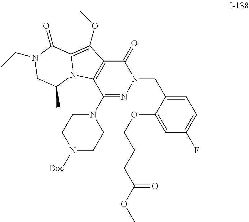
C1=C(CN2C(=O)C3=C(C(N4CCN([Boc])CC4)=N2)N2C(=C3OC)C(=O)N(CC)CC2C)C(OCCCC(OC)=O)=CC(F)=C1
